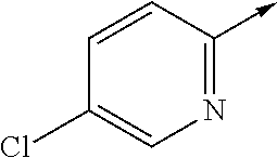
C<-C1=NC=C(Cl)C=C1
